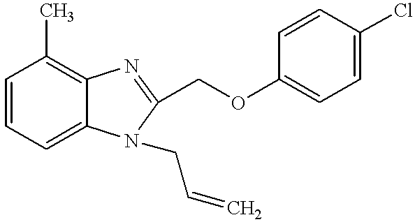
C1=CC=C2C(=C1C)N=C(COC1=CC=C(Cl)C=C1)N2CC=C
